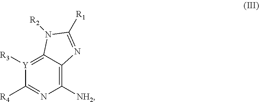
C1([NH2])=C2C(=[Y]([R3])C([R4])=N1)N([R2])C([R1])=N2
